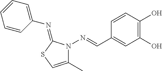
C1=CC(O)=C(O)C=C1C=NN1C(C)=CSC1=NC1=CC=CC=C1
